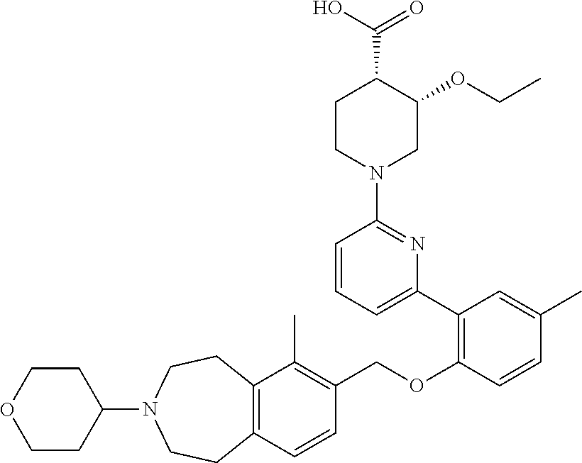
C12=C(C=CC(COC3=C(C4=CC=CC(N5CC(OCC)C(C(O)=O)CC5)=N4)C=C(C)C=C3)=C1C)CCN(C1CCOCC1)CC2
